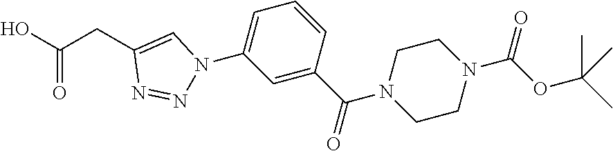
C1=C(C(N2CCN(C(OC(C)(C)C)=O)CC2)=O)C=CC=C1N1N=NC(CC(O)=O)=C1
